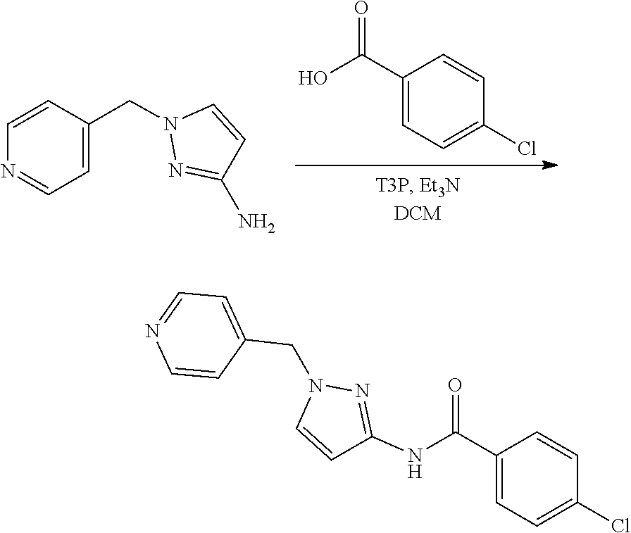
N1(CC2=CC=NC=C2)N=C(N)C=C1.C1=C(C(O)=O)C=CC(Cl)=C1.C1=NC=CC(CN2C=CC(NC(C3=CC=C(Cl)C=C3)=O)=N2)=C1
